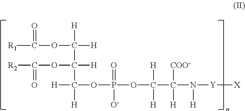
[R1]C(=O)OC([H])([H])C([H])(OC(=O)[R2])C([H])([H])OP(=O)([O-])OC([H])([H])C([H])(N([H])[Y][X])[COO-]
